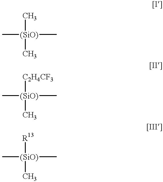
C[(SiO)](C)(C)C.C[(SiO)](C)([C2H4CF3])C.C[(SiO)](C)([R13])C
